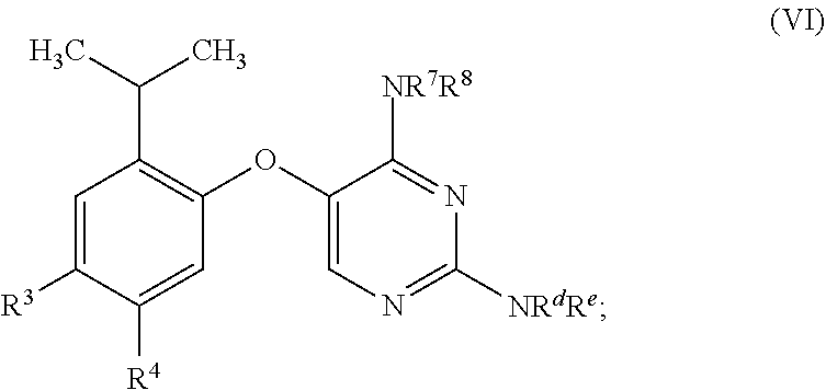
N1=C([NR7R8])C(OC2=C(C(C)C)C=C([R3])C([R4])=C2)=CN=C1[NRdRe]
